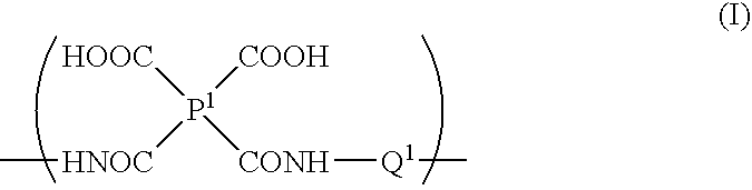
[HOOC][P1]([HNOC]C)([CONH][Q1]C)[COOH]
